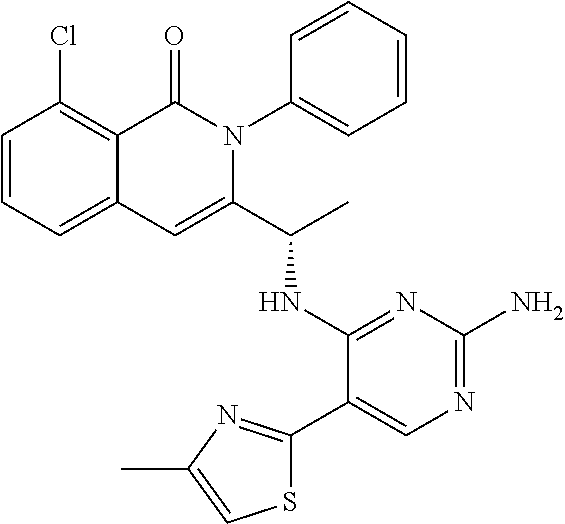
C1=CC=C2C(=C1Cl)C(=O)N(C1=CC=CC=C1)C(C(C)NC1=NC(N)=NC=C1C1=NC(C)=CS1)=C2
